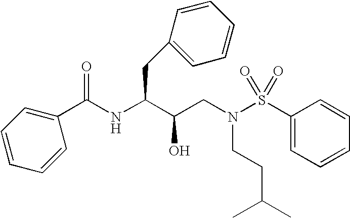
C1(C(NC(C(CN(S(C2=CC=CC=C2)(=O)=O)CCC(C)C)O)CC2=CC=CC=C2)=O)=CC=CC=C1
